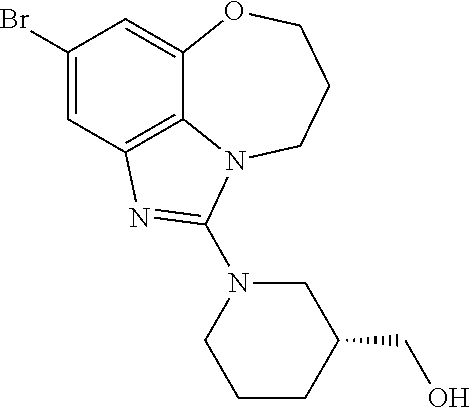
C1(Br)=CC2=C3C(=C1)OCCCN3C(N1CCCC(CO)C1)=N2
